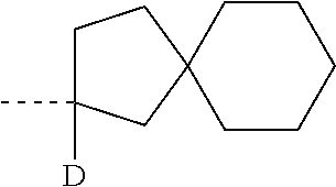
C1C(C)([D])CC2(C1)CCCCC2
